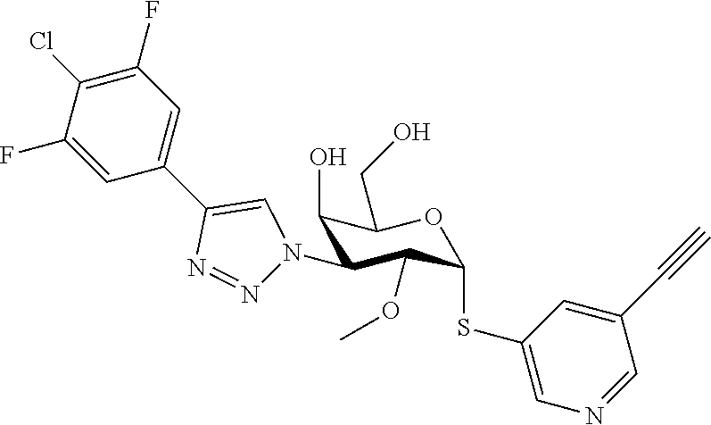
C1(O)C(N2N=NC(C3=CC(F)=C(Cl)C(F)=C3)=C2)C(OC)C(SC2=CN=CC(C#C)=C2)OC1CO
